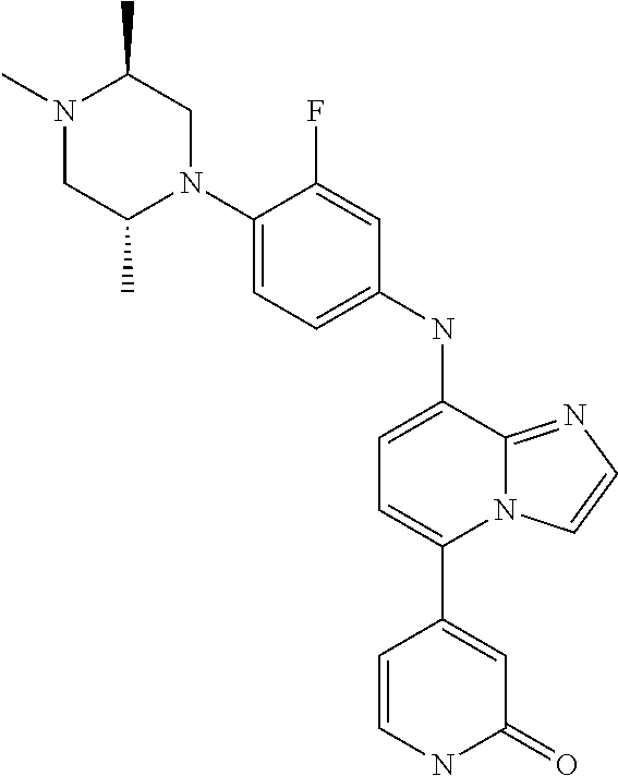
N(C1=CC=C(C2=CC(=O)NC=C2)N2C1=NC=C2)C1=CC=C(N2CC(C)N(C)CC2C)C(F)=C1
